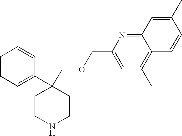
C1=CC=C(C2(COCC3=CC(C)=C4C(=N3)C=C(C)C=C4)CCNCC2)C=C1
